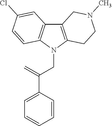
C12=C(N(CC(C3=CC=CC=C3)=C)C3=C1C=C(Cl)C=C3)CCN(C)C2
